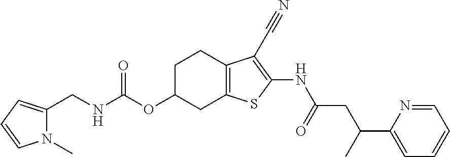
N(C(OC1CC2=C(CC1)C(C#N)=C(NC(CC(C1=CC=CC=N1)C)=O)S2)=O)CC1=CC=CN1C
